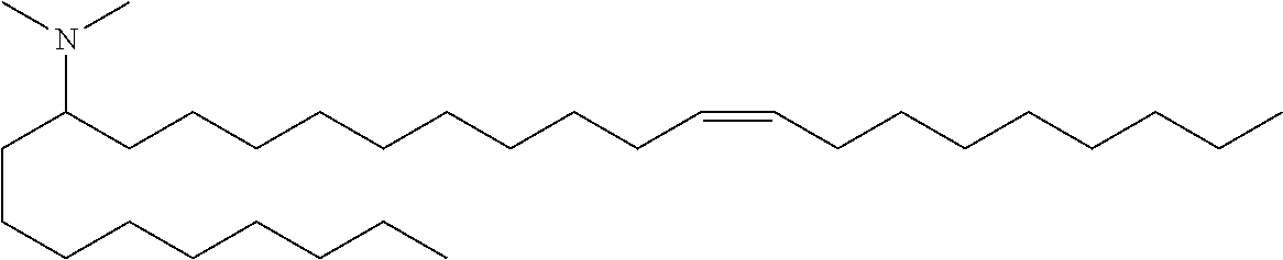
C(C(CCCCCCCCCC=CCCCCCCCC)N(C)C)CCCCCCCC
